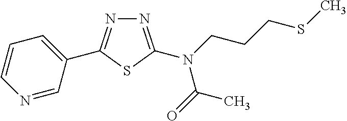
N1=C(N(CCCSC)C(=O)C)SC(C2=CC=CN=C2)=N1
